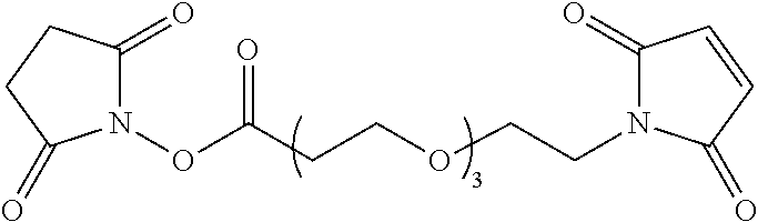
O(C(CCOCCN1C(=O)C=CC1=O)=O)N1C(=O)CCC1=O
